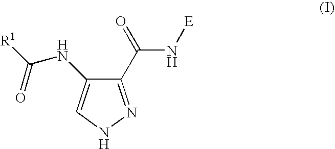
C1(C(=O)N[E])=NNC=C1NC([R1])=O
